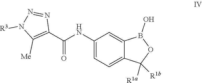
C(=O)(C1=C([Me])N([R3])N=N1)NC1=CC=C2C(=C1)B(O)OC2([R1a])[R1b]
